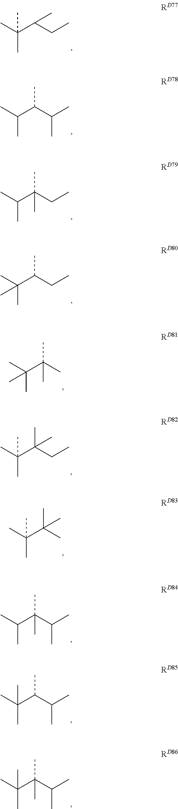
CC(C(CC)C)(C)C.CC(C(C(C)C)C)C.CC(C(CC)(C)C)C.CC(C(CC)C)(C)C.CC(C(C)(C)C)(C)C.CC(C(CC)(C)C)(C)C.CC(C(C)(C)C)(C)C.CC(C(C(C)C)(C)C)C.CC(C(C(C)C)C)(C)C.CC(C(C(C)C)(C)C)(C)C
